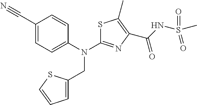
C1(C#N)=CC=C(N(CC2=CC=CS2)C2=NC(C(=O)NS(C)(=O)=O)=C(C)S2)C=C1
